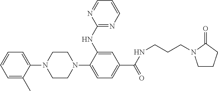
C1=C(N2CCN(C3=CC=CC=C3C)CC2)C(NC2=NC=CC=N2)=CC(C(NCCCN2CCCC2=O)=O)=C1
